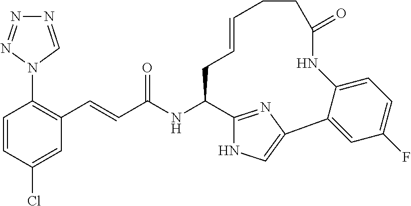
C(C(NC1C2=NC(=CN2)C2=CC(F)=CC=C2NC(=O)CCC=CC1)=O)=CC1=C(N2C=NN=N2)C=CC(Cl)=C1
